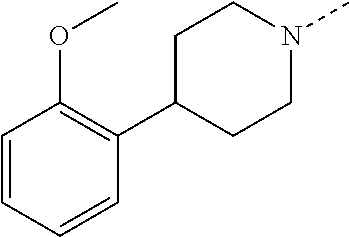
C1(C2CCN(C)CC2)=C(OC)C=CC=C1
